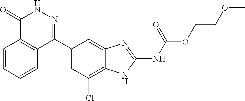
O(C(=O)NC1=NC2=CC(C3=NNC(=O)C4=C3C=CC=C4)=CC(Cl)=C2N1)CCOC
